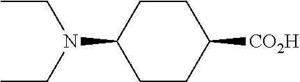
C1CC([CO2H])CCC1N(CC)CC
